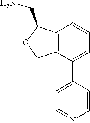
C12=C(C(C3=CC=NC=C3)=CC=C1)COC2CN
